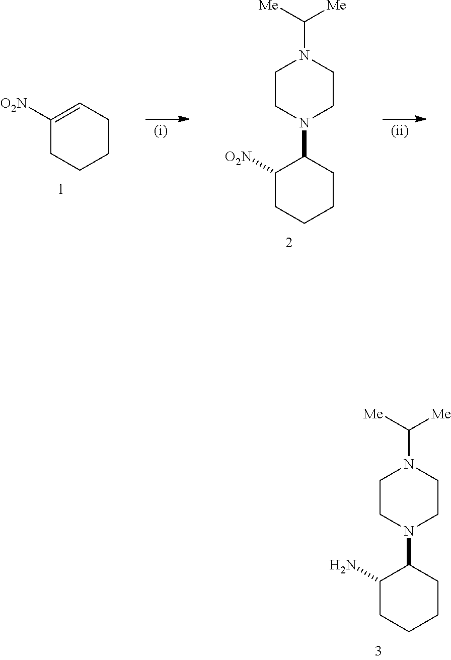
N1(C2C([O2N])CCCC2)CCN(C([Me])[Me])CC1.C1CC=C([O2N])CC1.N1(C2C(N)CCCC2)CCN(C([Me])[Me])CC1
